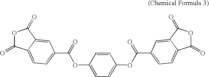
O(C(=O)C1=CC=C2C(=O)OC(=O)C2=C1)C1=CC=C(OC(=O)C2=CC=C3C(=O)OC(=O)C3=C2)C=C1
